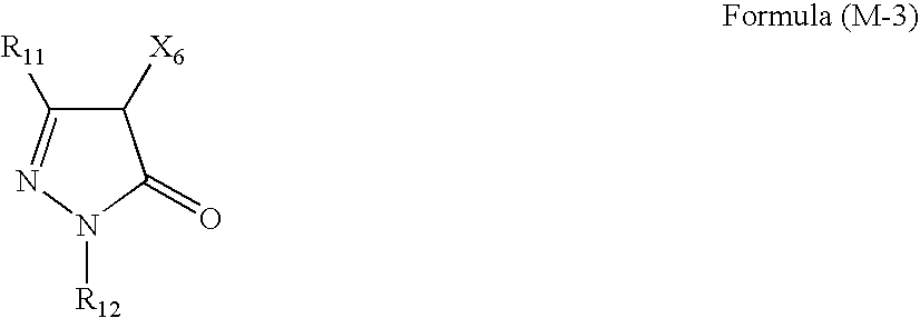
C1([X6])C([R11])=NN([R12])C1=O
